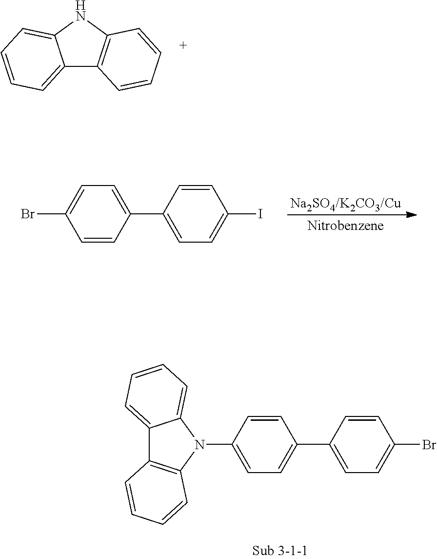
C12=CC=CC=C1NC1=C2C=CC=C1.C1=C(Br)C=CC(C2=CC=C(I)C=C2)=C1.C12=CC=CC=C1N(C1=CC=C(C3=CC=C(Br)C=C3)C=C1)C1=C2C=CC=C1
